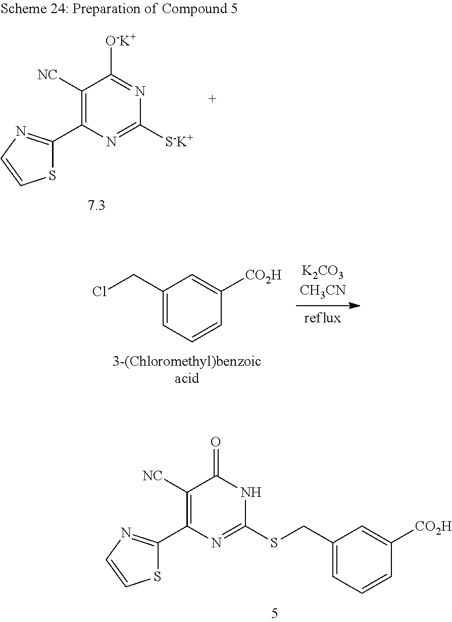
C1(CCl)=CC=CC([CO2H])=C1.S1C(C2=C([NC])C(=O)NC(SCC3=CC=CC([CO2H])=C3)=N2)=NC=C1.S1C(C2=C([NC])C([O-K+])=NC([S-K+])=N2)=NC=C1
